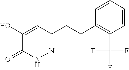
C1=CC=CC(CCC2=NNC(=O)C(O)=C2)=C1C(F)(F)F
